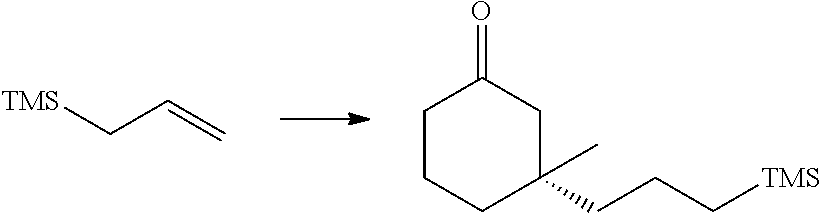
[TMS]CC=C.C1CCC(CCC[TMS])(C)CC1=O
